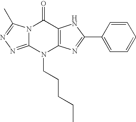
N12C(=NN=C1C)N(CCCCC)C1=C(C2=O)NC(C2=CC=CC=C2)=N1
